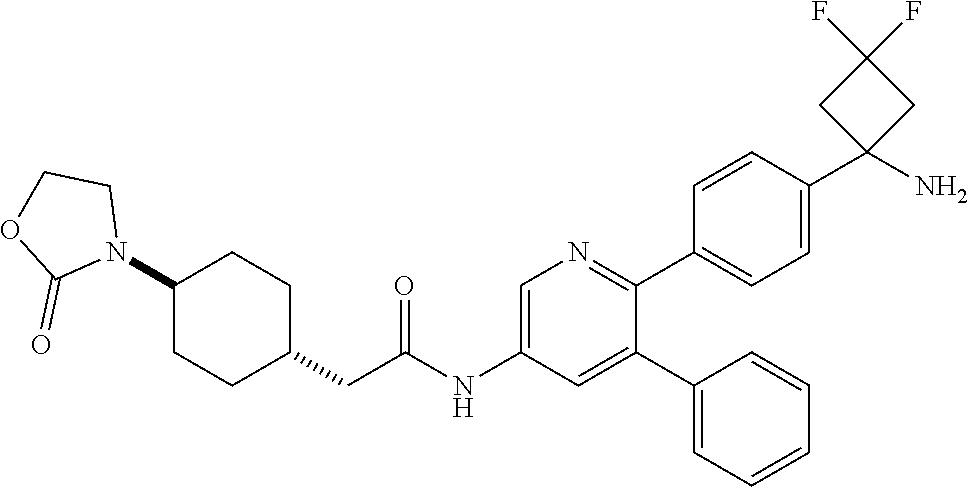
N1(C2CCC(CC(NC3=CN=C(C4=CC=C(C5(N)CC(F)(F)C5)C=C4)C(C4=CC=CC=C4)=C3)=O)CC2)CCOC1=O
